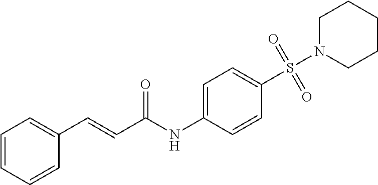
C1=CC=CC(C=CC(NC2=CC=C(S(=O)(=O)N3CCCCC3)C=C2)=O)=C1
